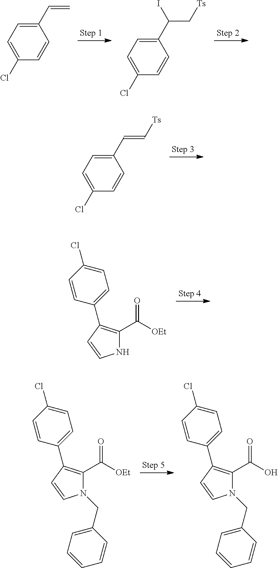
C1(C=C)=CC=C(Cl)C=C1.C1(C(C[Ts])I)=CC=C(Cl)C=C1.C1(C=C[Ts])=CC=C(Cl)C=C1.C1=C(Cl)C=CC(C2=C(C([OEt])=O)NC=C2)=C1.C1=C(Cl)C=CC(C2=C(C([OEt])=O)N(CC3=CC=CC=C3)C=C2)=C1.C1=C(Cl)C=CC(C2=C(C(O)=O)N(CC3=CC=CC=C3)C=C2)=C1
